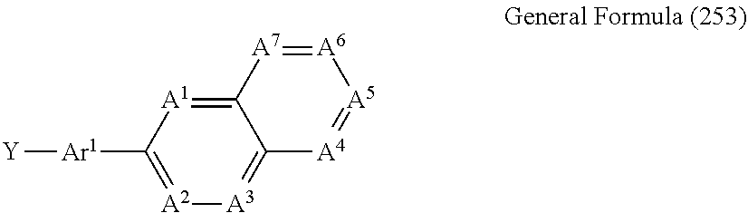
[Y][Ar1]C1=[A2][A3]=C2C(=[A1]1)[A7]=[A6][A5]=[A4]2
